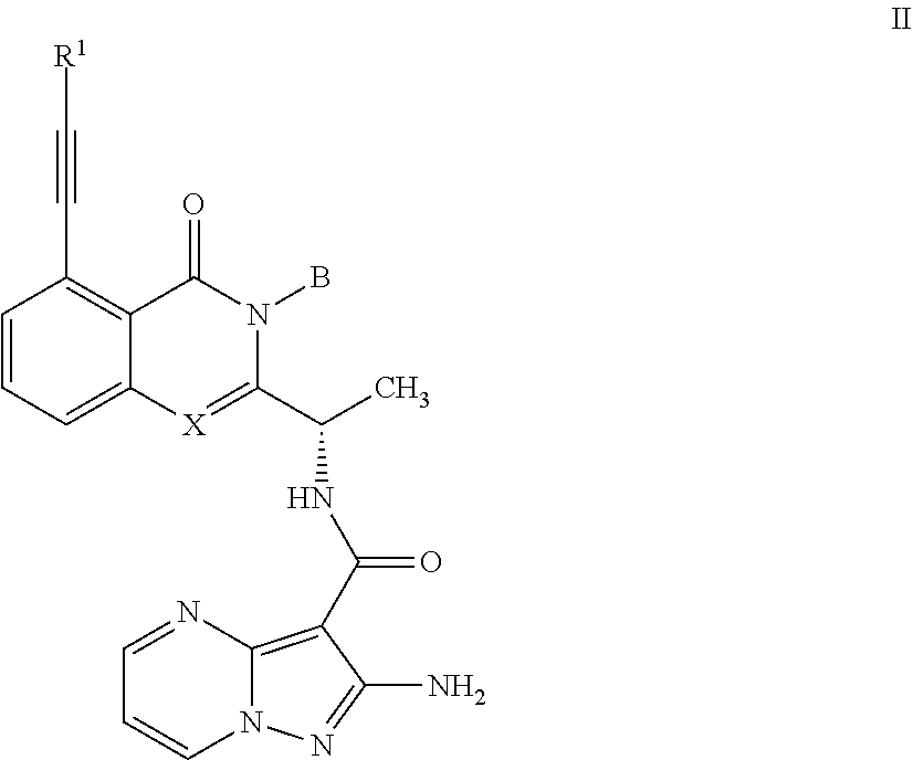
C1=NC2=C(C(NC(C3=[X]C4=CC=CC(C#C[R1])=C4C(=O)N3B)C)=O)C(N)=NN2C=C1
